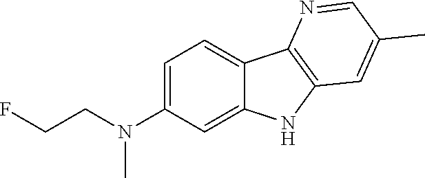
N(C1=CC=C2C(=C1)NC1=C2N=CC(C)=C1)(CCF)C
